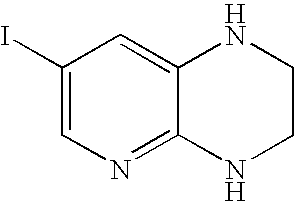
IC1=CN=C2C(=C1)NCCN2
